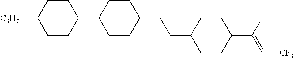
C1CC(C2CCC(CCC3CCC(C(F)=C[CF3])CC3)CC2)CCC1[C3H7]
